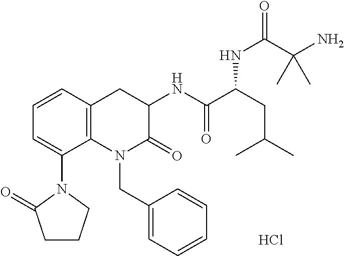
C1=CC2=C(C(N3C(=O)CCC3)=C1)N(CC1=CC=CC=C1)C(=O)C(NC(C(CC(C)C)NC(C(N)(C)C)=O)=O)C2.Cl
